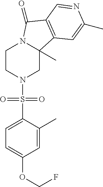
C1CN(S(C2=CC=C(OCF)C=C2C)(=O)=O)CC2(C)N1C(=O)C1=C2C=C(C)N=C1
